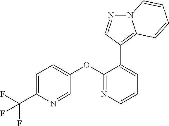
C1=C(C(F)(F)F)N=CC(OC2=NC=CC=C2C2=C3N(N=C2)C=CC=C3)=C1
